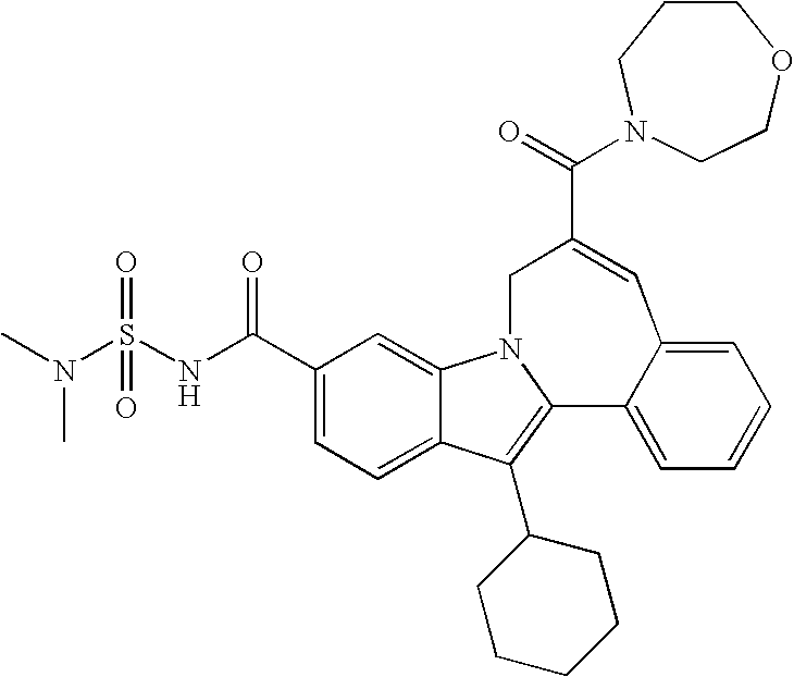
C(=O)(C1=CC2=CC=CC=C2C2=C(C3CCCCC3)C3=CC=C(C(=O)NS(N(C)C)(=O)=O)C=C3N2C1)N1CCCOCC1
